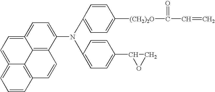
C12=CC=C(N(C3=CC=C([(CH2)2O]C(=O)C=C)C=C3)C3=CC=C(C4CO4)C=C3)C3=C1C1=C(C=C3)C=CC=C1=CC=2
